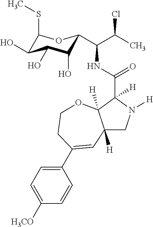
C12([H])CN([H])C(C(NC(C(C)Cl)C3C(O)C(O)C(O)C(SC)O3)=O)([H])C1([H])OCCC(C1=CC=C([H3CO])C=C1)=C2
